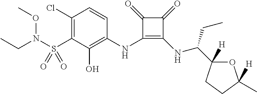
C1(S(=O)(=O)N(OC)CC)=C(Cl)C=CC(NC2=C(NC(CC)C3([H])OC(C)([H])CC3)C(=O)C2=O)=C1O
